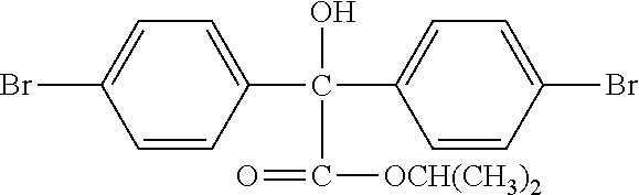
C1(C(C2=CC=C(Br)C=C2)(O)C([OCH(CH3)2])=O)=CC=C(Br)C=C1
